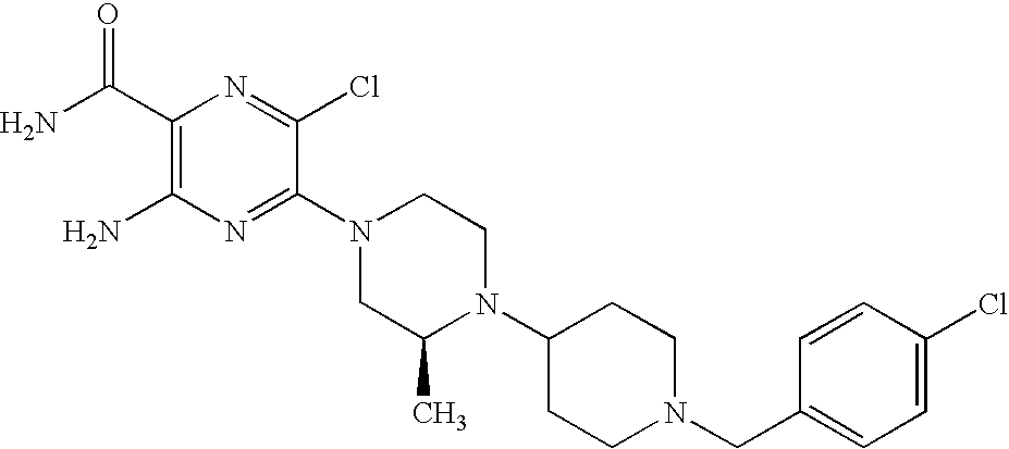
C1(C(N)=O)=C(N)N=C(N2CC(C)N(C3CCN(CC4=CC=C(Cl)C=C4)CC3)CC2)C(Cl)=N1
